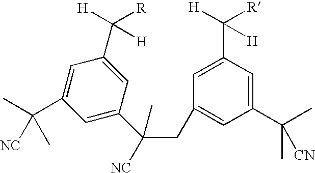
C1=C(C([H])([H])[R])C=C(C([CN])(C)C)C=C1CC(C1=CC(C(C)([NC])C)=CC(C([R])([H])[H])=C1)(C)[NC]
